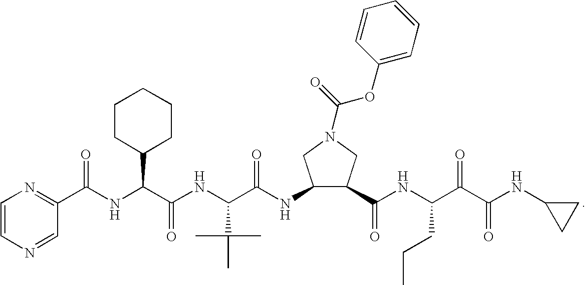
C1=CN=CC(C(NC(C(NC(C(NC2C(C(NC(C(C(NC3CC3)=O)=O)CCC)=O)CN(C(=O)OC3=CC=CC=C3)C2)=O)C(C)(C)C)=O)C2CCCCC2)=O)=N1
